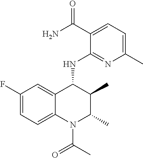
C1(C(=O)N)=CC=C(C)N=C1NC1C(C)C(C)N(C(=O)C)C2=CC=C(F)C=C12
